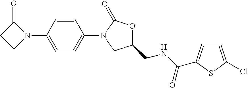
C1(N2C(=O)CC2)=CC=C(N2CC(CNC(=O)C3=CC=C(Cl)S3)OC2=O)C=C1
